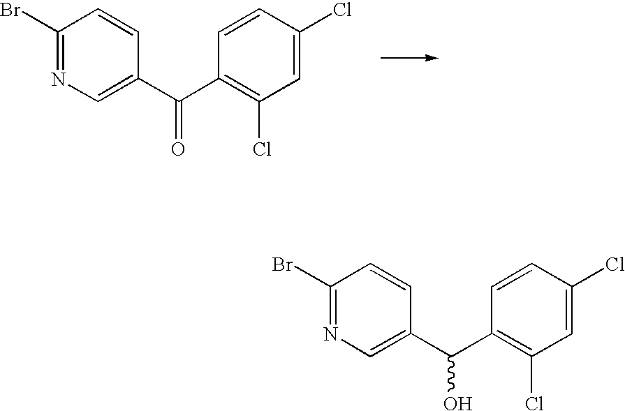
C1(C(C2=C(Cl)C=C(Cl)C=C2)O)=CN=C(Br)C=C1.C1(C(C2=C(Cl)C=C(Cl)C=C2)=O)=CN=C(Br)C=C1
